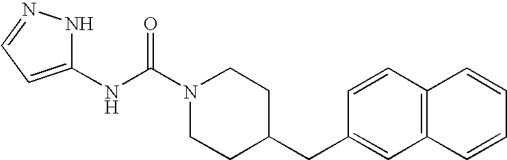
N(C(N1CCC(CC2=CC3=C(C=C2)C=CC=C3)CC1)=O)C1=CC=NN1
